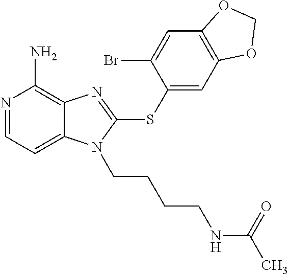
N1=CC=C2C(=C1N)N=C(SC1=CC3=C(C=C1Br)OCO3)N2CCCCNC(=O)C
